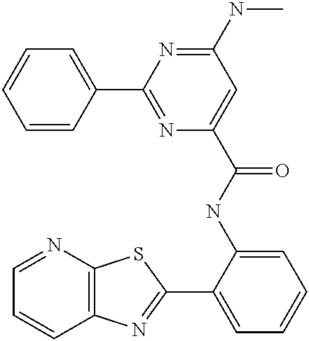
C1=NC2=C(C=C1)N=C(C1=CC=CC=C1NC(=O)C1=CC(NC)=NC(C3=CC=CC=C3)=N1)S2
